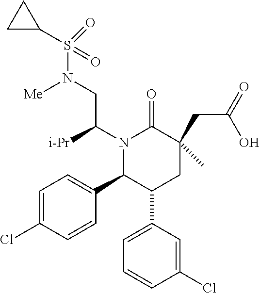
C1=C(Cl)C=CC(C2C(C3=CC=CC(Cl)=C3)CC(C)(CC(=O)O)C(=O)N2C([i-Pr])CN(S(C2CC2)(=O)=O)[Me])=C1
